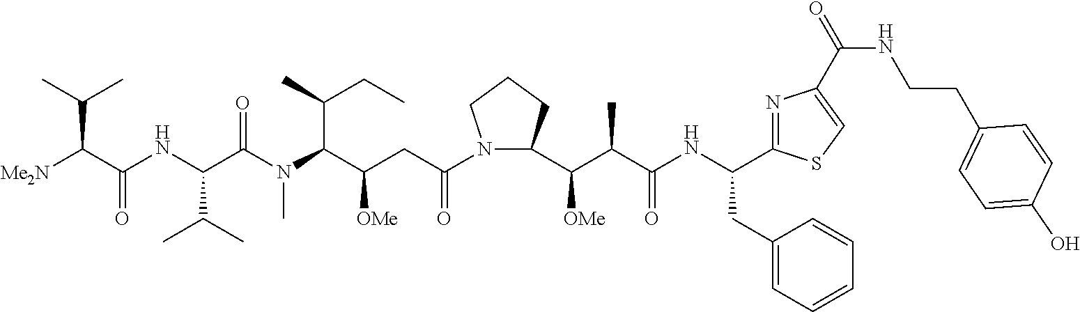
N1(C(CC(C(N(C)C(C(NC(C([Me2N])C(C)C)=O)C(C)C)=O)C(C)CC)[OMe])=O)C(C(C(C(NC(CC2=CC=CC=C2)C2=NC(C(NCCC3=CC=C(O)C=C3)=O)=CS2)=O)C)[OMe])CCC1
